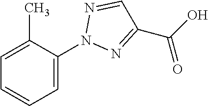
C1=CC=C(N2N=C(C(O)=O)C=N2)C(C)=C1
